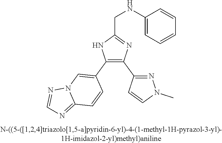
C1(NCC2=NC(C3=NN(C)C=C3)=C(C3=CN4C(=NC=N4)C=C3)N2)=CC=CC=C1
